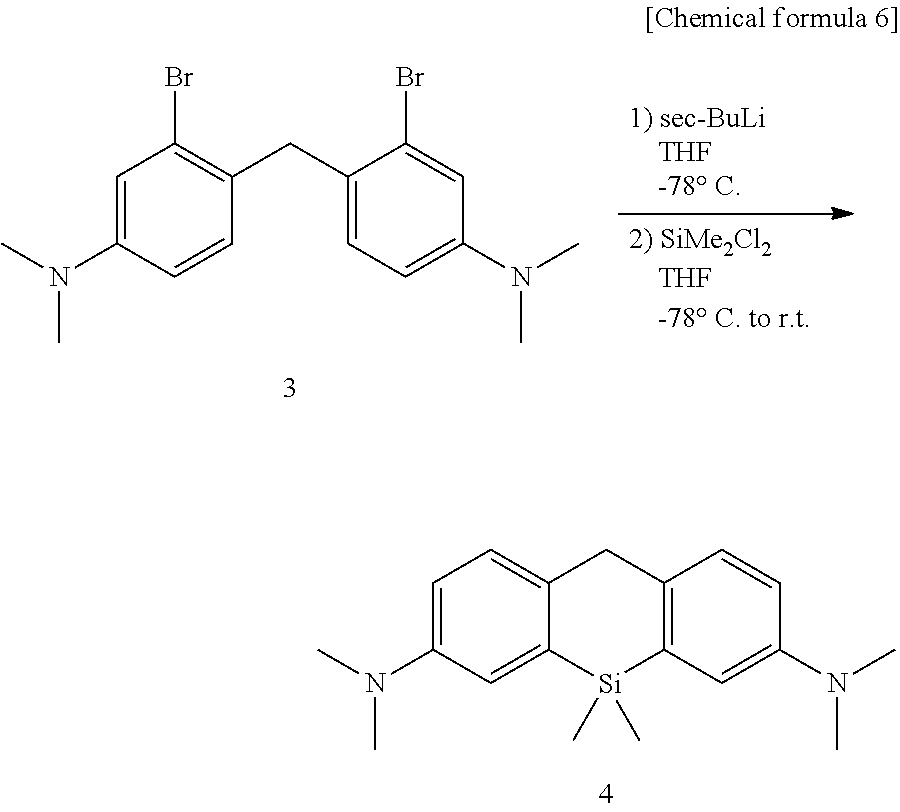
C1=C(N(C)C)C=C2C(=C1)CC1=C(C=C(N(C)C)C=C1)[Si]2(C)C.C1=C(N(C)C)C=CC(CC2=CC=C(N(C)C)C=C2Br)=C1Br
